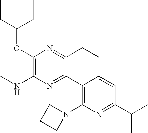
CCC(CC)OC1=C(NC)N=C(C2=C(N3CCC3)N=C(C(C)C)C=C2)C(CC)=N1
